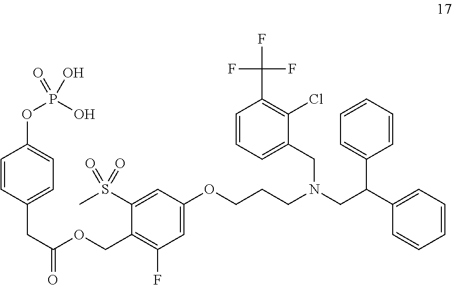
C1=CC=C(CN(CC(C2=CC=CC=C2)C2=CC=CC=C2)CCCOC2=CC(F)=C(COC(CC3=CC=C(OP(O)(=O)O)C=C3)=O)C(S(C)(=O)=O)=C2)C(Cl)=C1C(F)(F)F
